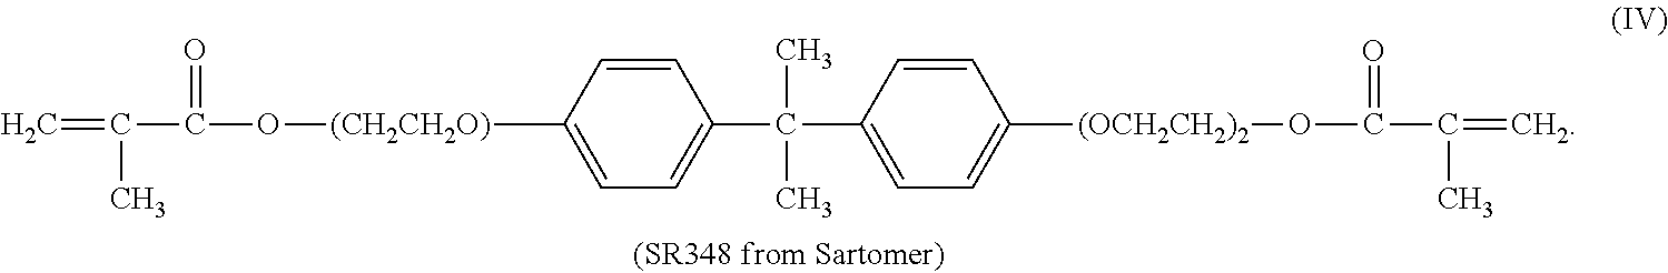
C=C(C(=O)O[(CH2CH2O)]C1=CC=C(C(C)(C)C2=CC=C([(OCH2CH2)2]OC(C(=C)C)=O)C=C2)C=C1)C
